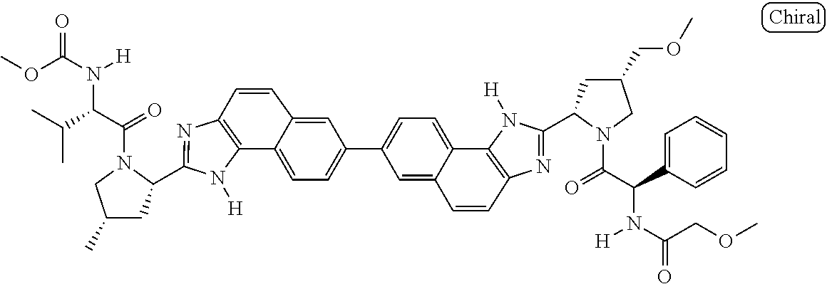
C12=C(N=C(C3CC(C)CN3C(=O)C(C(C)C)N([H])C(OC)=O)N1[H])C=CC1=CC(C3=CC=C4C5=C(N=C(C6CC(COC)CN6C(=O)C(C6=CC=CC=C6)N([H])C(COC)=O)N5[H])C=CC4=C3)=CC=C21
